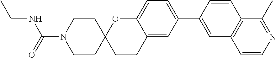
C1CN(C(=O)NCC)CCC12CCC1=CC(C3=CC4=C(C=C3)C(C)=NC=C4)=CC=C1O2
